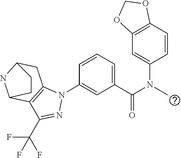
C1(N(C(C2=CC=CC(N3C4=C(C(C(F)(F)F)=N3)C3NC(C4)CC3)=C2)=O)C)=CC2=C(C=C1)OCO2
